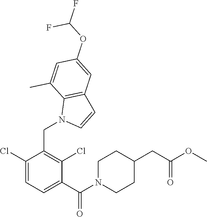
C1(Cl)=CC=C(C(N2CCC(CC(OC)=O)CC2)=O)C(Cl)=C1CN1C=CC2=C1C(C)=CC(OC(F)F)=C2
